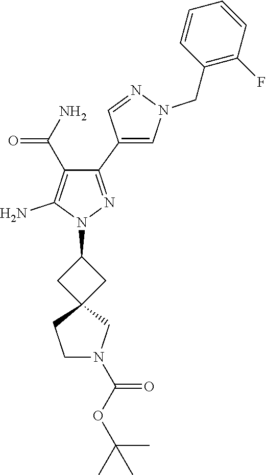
C1(C2=CN(CC3=C(F)C=CC=C3)N=C2)=NN(C2CC3(C2)CCN(C(OC(C)(C)C)=O)C3)C(N)=C1C(N)=O
